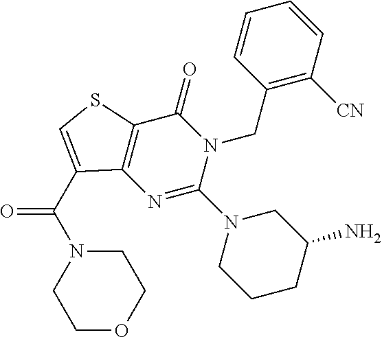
N1=C(N2CCCC(N)C2)N(CC2=C([CN])C=CC=C2)C(=O)C2=C1C(C(=O)N1CCOCC1)=CS2
